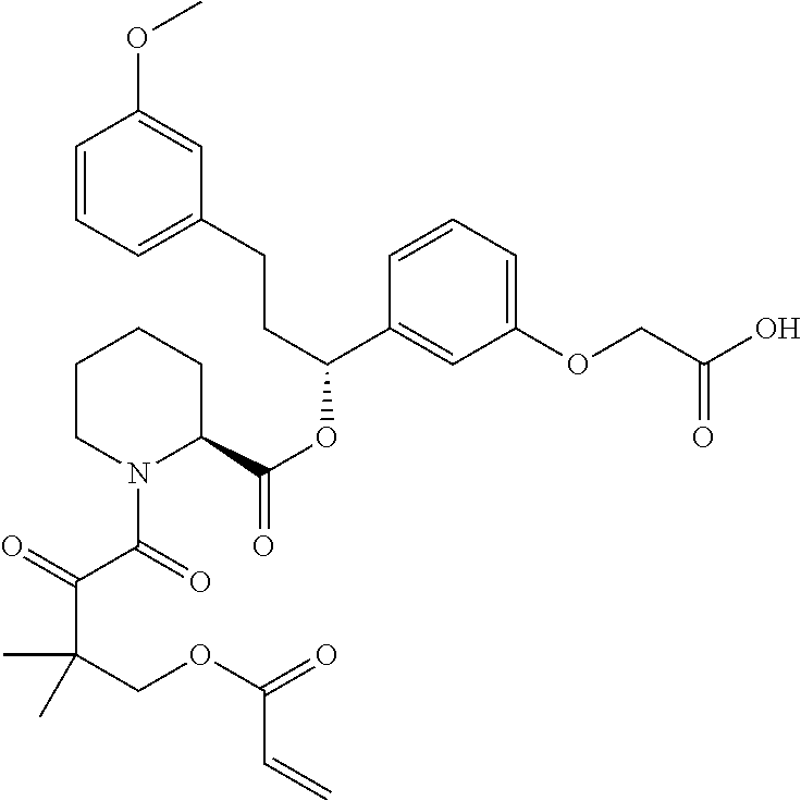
C1=CC=C(CCC(OC(=O)C2CCCCN2C(C(=O)C(COC(=O)C=C)(C)C)=O)C2=CC(OCC(O)=O)=CC=C2)C=C1OC
